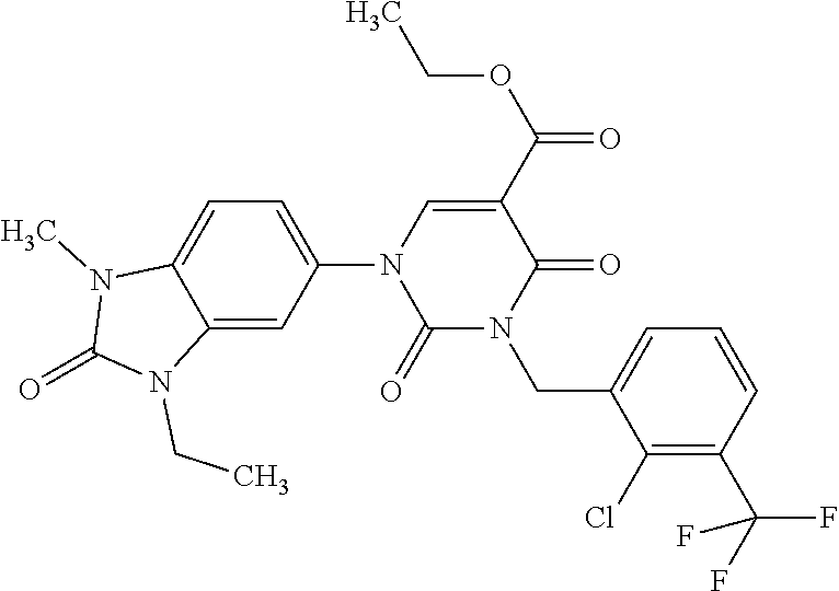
C1=C2C(=CC(N3C(=O)N(CC4=CC=CC(C(F)(F)F)=C4Cl)C(=O)C(C(OCC)=O)=C3)=C1)N(CC)C(=O)N2C
